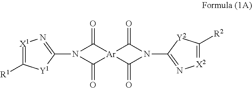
[X1]1=C([R1])[Y1]C(N2C(=O)[Ar]3(C2=O)C(=O)N(C2=N[X2]=C([R2])[Y2]2)C3=O)=N1
